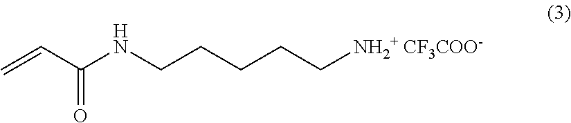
C=CC(NCCCCC[NH2+ CF3COO-])=O
